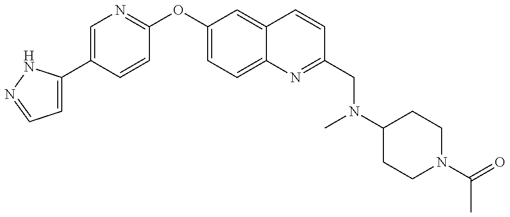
C1=C(C2=CN=C(OC3=CC=C4C(=C3)C=CC(CN(C)C3CCN(C(C)=O)CC3)=N4)C=C2)NN=C1
